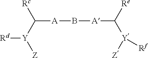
B([A]C([Y]([Z])[Rf])[Re])[A]C([Rc])[Y]([Z])[Rd]
